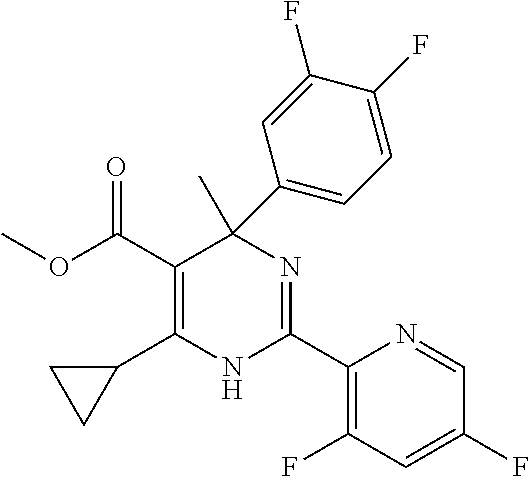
C(C1=C(C2CC2)NC(C2=C(F)C=C(F)C=N2)=NC1(C)C1=CC=C(F)C(F)=C1)(=O)OC
